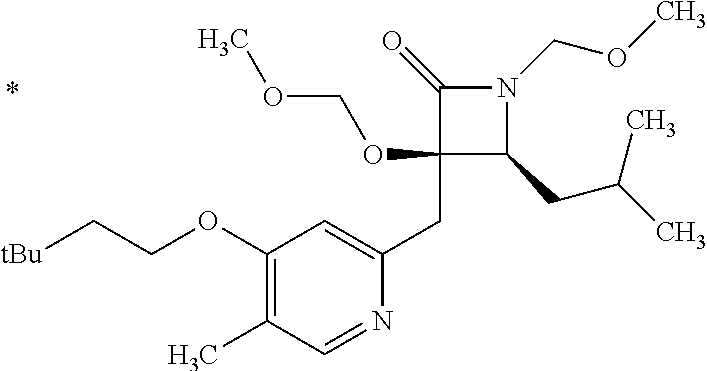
C1(CC2=CC(OCC[tBu])=C(C)C=N2)(OCOC)C(CC(C)C)N(COC)C1=O
